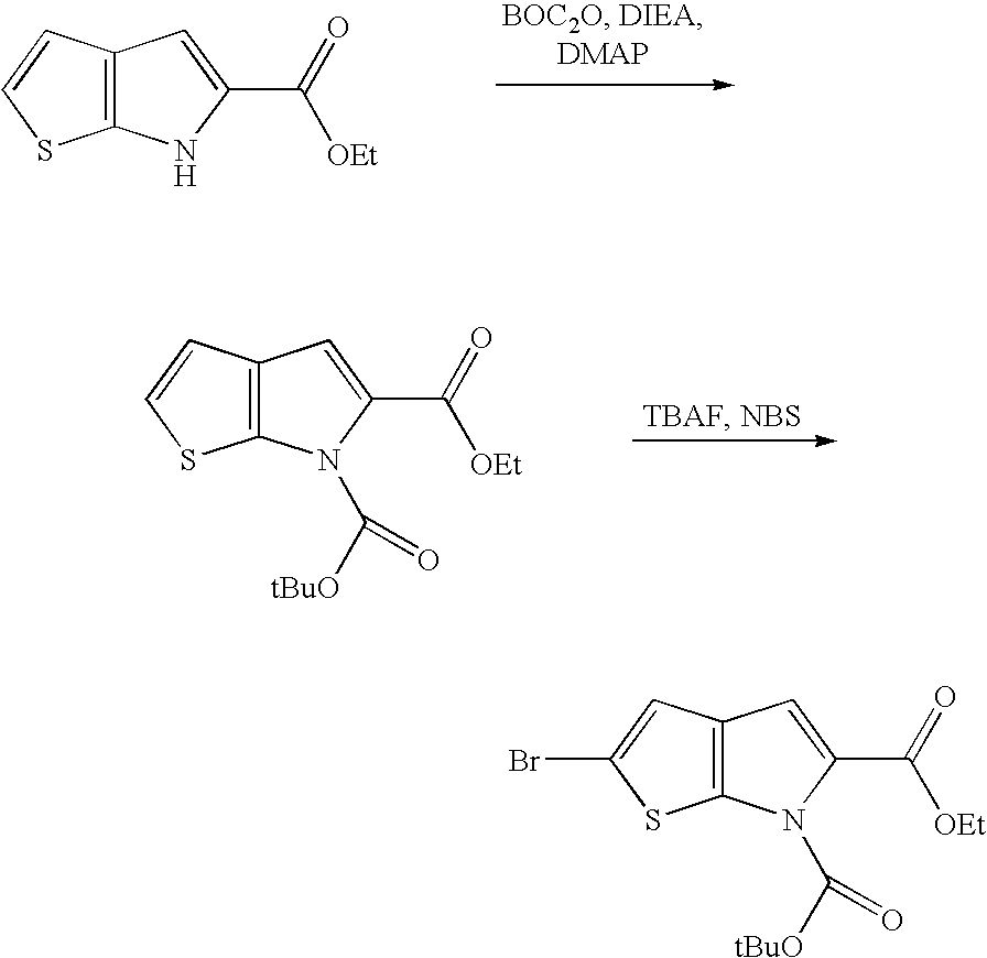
C12=C(C=CS1)C=C(C(=O)[OEt])N2.C12=C(C=CS1)C=C(C(=O)[OEt])N2C([tBuO])=O.C12=C(C=C(Br)S1)C=C(C(=O)[OEt])N2C([tBuO])=O
